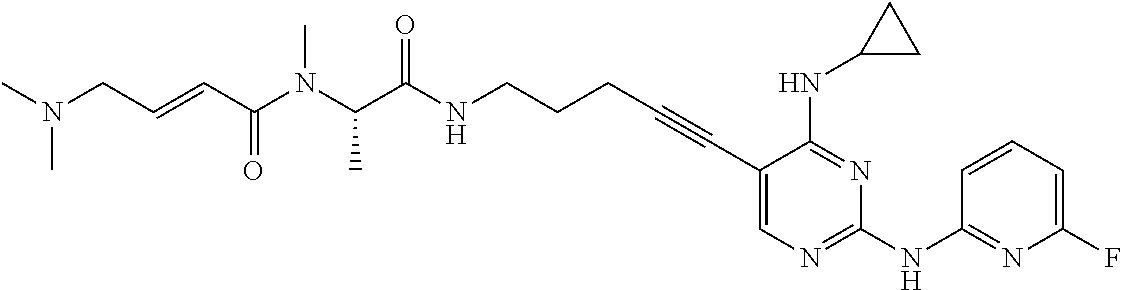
C(NCCCC#CC1=CN=C(NC2=NC(F)=CC=C2)N=C1NC1CC1)(=O)C(N(C)C(C=CCN(C)C)=O)C
